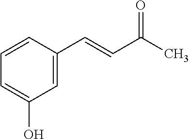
C1=C(C=CC(C)=O)C=CC=C1O
